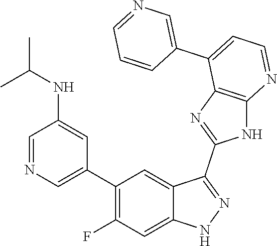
C1=NC=C(C2=C(F)C=C3C(=C2)C(C2=NC4=C(N2)N=CC=C4C2=CN=CC=C2)=NN3)C=C1NC(C)C
